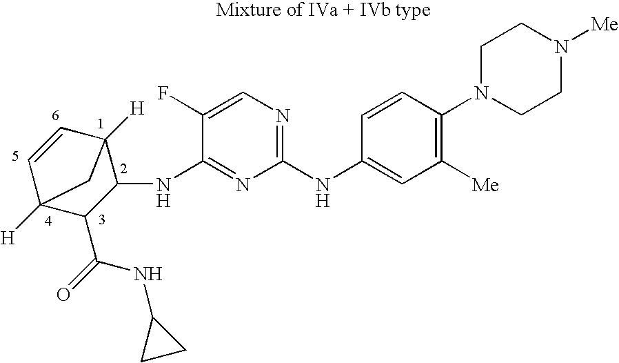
C1(NC2=CC([Me])=C(N3CCN([Me])CC3)C=C2)=NC=C(F)C(NC2C3([H])C=CC([H])(C2C(=O)NC2CC2)C3)=N1
